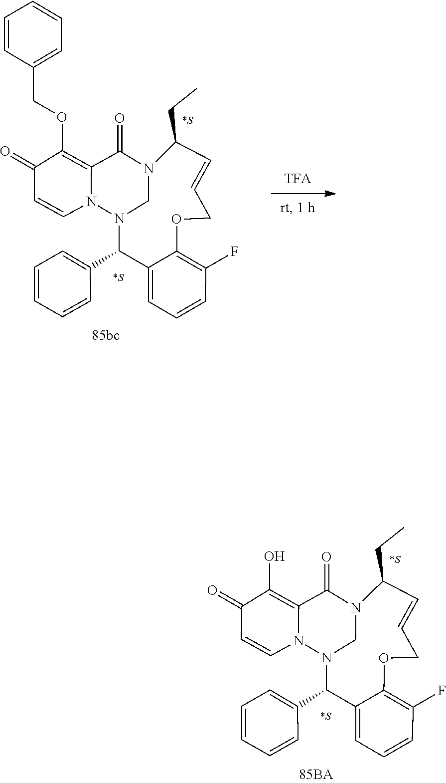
C1(C2=CC=CC=C2)C2=CC=CC(F)=C2OCC=CC(CC)N2CN1N1C=CC(=O)C(OCC3=CC=CC=C3)=C1C2=O.C1(C2=CC=CC=C2)C2=CC=CC(F)=C2OCC=CC(CC)N2CN1N1C=CC(=O)C(O)=C1C2=O
